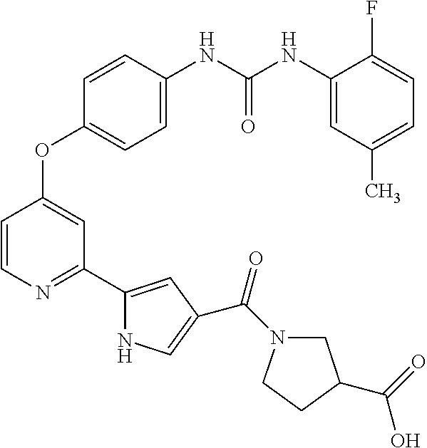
C1=C(NC(NC2=CC(C)=CC=C2F)=O)C=CC(OC2=CC(C3=CC(C(N4CC(C(=O)O)CC4)=O)=CN3)=NC=C2)=C1
